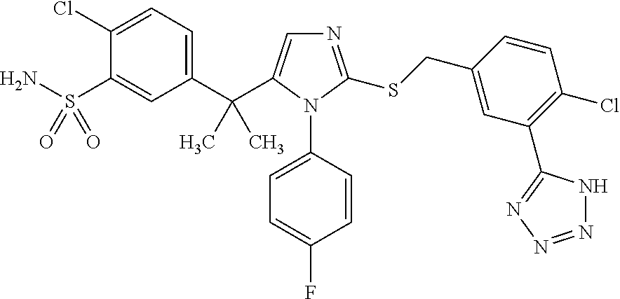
C1(C(C)(C)C2=CN=C(SCC3=CC(C4=NN=NN4)=C(Cl)C=C3)N2C2=CC=C(F)C=C2)=CC=C(Cl)C(S(N)(=O)=O)=C1
